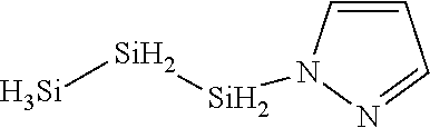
[Si][Si][Si]N1C=CC=N1
